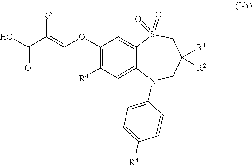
O=S1(=O)C2=CC(OC=C(C(O)=O)[R5])=C([R4])C=C2N(C2=CC=C([R3])C=C2)CC([R2])([R1])C1
